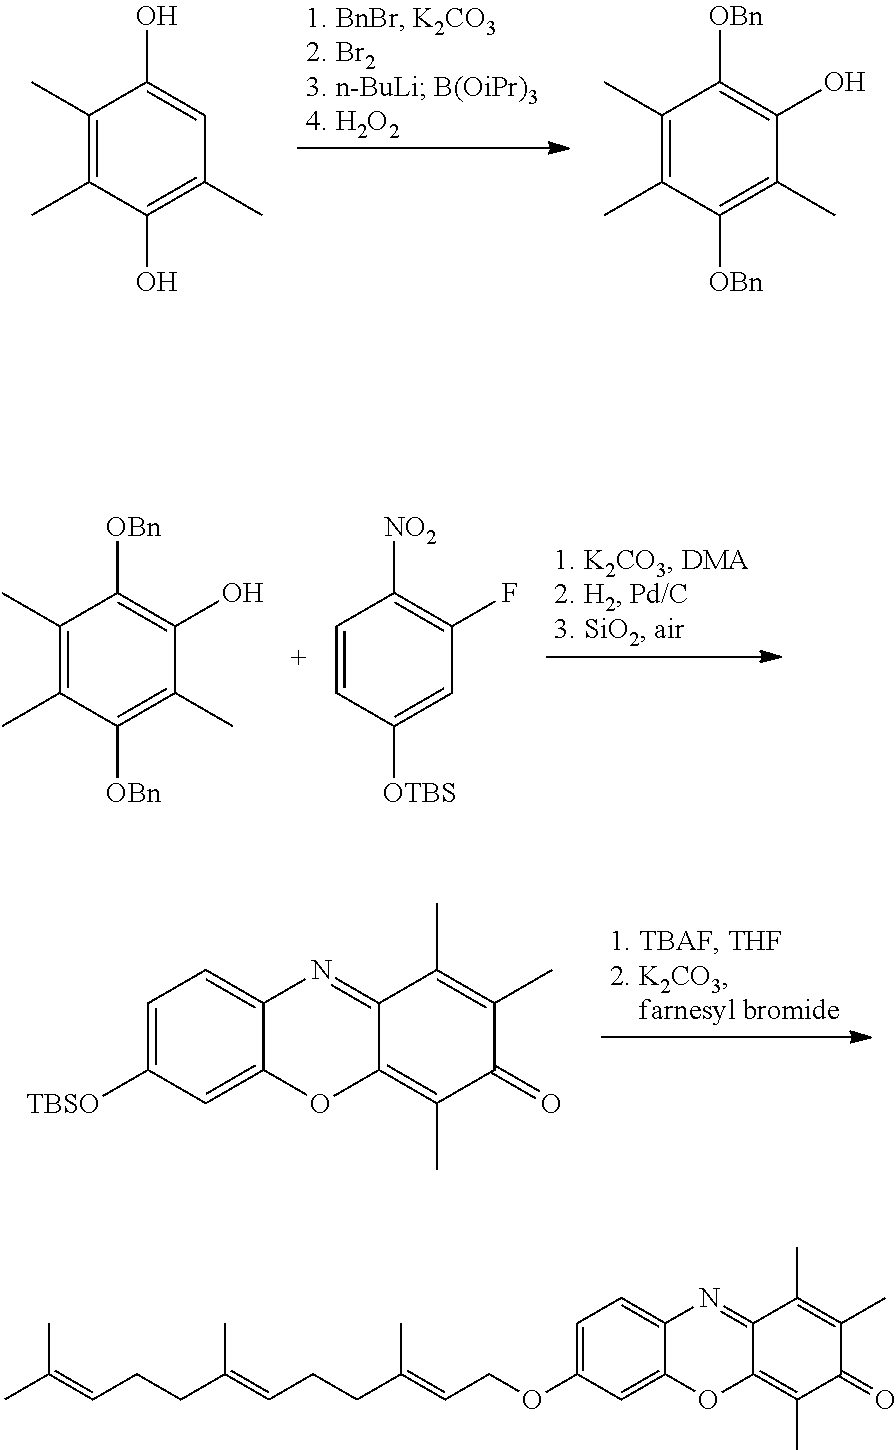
C1(OCC=C(CCC=C(CCC=C(C)C)C)C)=CC=C2C(=C1)OC1=C(C)C(=O)C(C)=C(C)C1=N2.C1(C)=C(C)C([OBn])=C(C)C(O)=C1[OBn].C1=CC([OTBS])=CC(F)=C1[NO2].C1([TBSO])=CC=C2C(=C1)OC1=C(C)C(=O)C(C)=C(C)C1=N2.C1(C)=C(C)C([OBn])=C(C)C(O)=C1[OBn].C1(C)=C(C)C(O)=C(C)C=C1O
